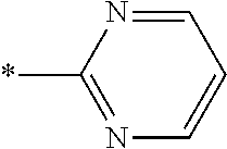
C1=NC(*)=NC=C1
